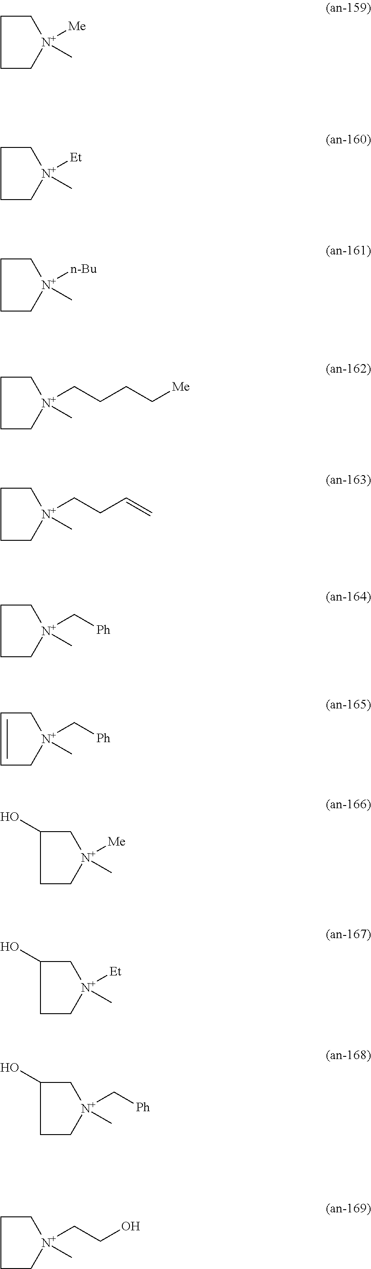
C1C[N+]([Me])(C)CC1.C1C[N+]([Et])(C)CC1.C1C[N+]([n-Bu])(C)CC1.C1C[N+](CCCC[Me])(C)CC1.C1C[N+](CCC=C)(C)CC1.C1C[N+](C[Ph])(C)CC1.C1=CC[N+](C[Ph])(C)C1.C1C[N+]([Me])(C)CC1O.C1C[N+]([Et])(C)CC1O.C1C[N+](C[Ph])(C)CC1O.C1C[N+](CCO)(C)CC1
